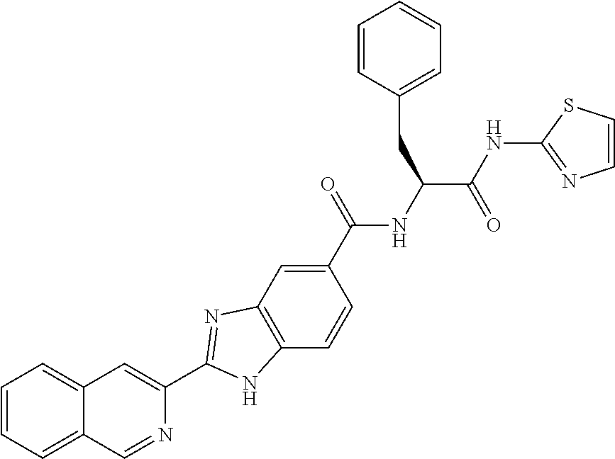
C1(C(NC(C(NC2=NC=CS2)=O)CC2=CC=CC=C2)=O)=CC2=C(C=C1)NC(C1=CC3=CC=CC=C3C=N1)=N2
